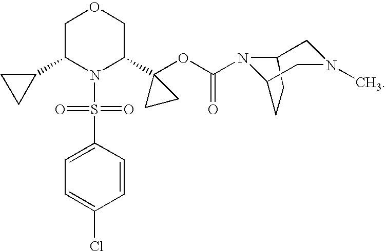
C1C(C2CC2)N(S(C2=CC=C(Cl)C=C2)(=O)=O)C(C2(OC(=O)N3C4CN(C)CC3CC4)CC2)CO1
